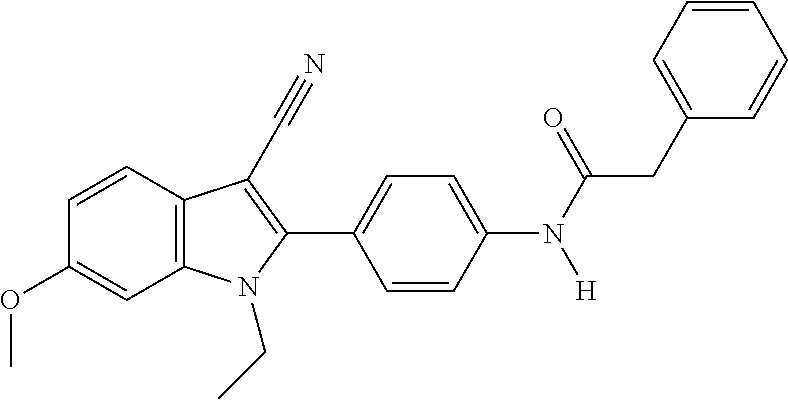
C1=C(OC)C=CC2=C1N(CC)C(C1=CC=C(N(C(=O)CC3=CC=CC=C3)[H])C=C1)=C2C#N
